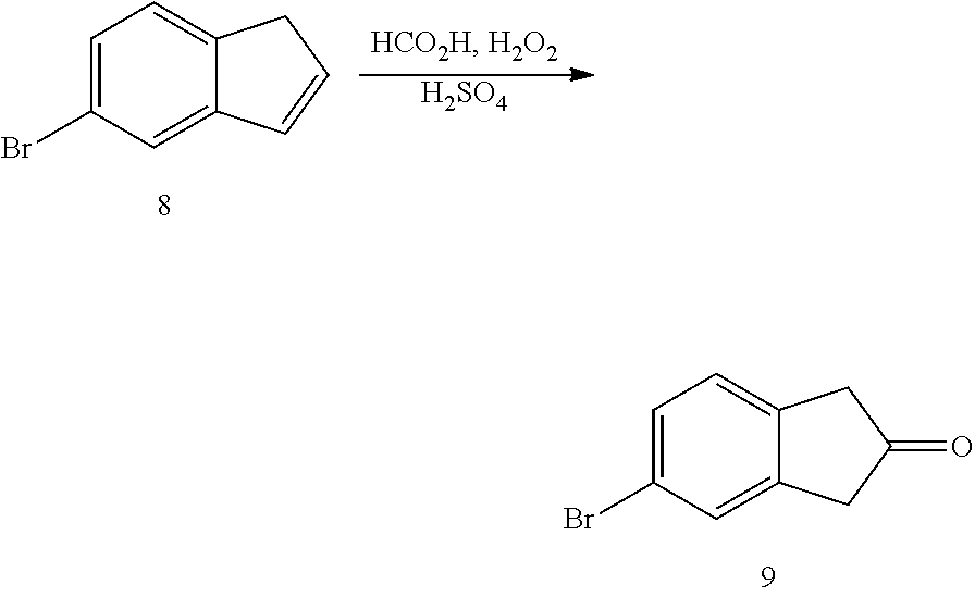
C1=C(Br)C=C2C(=C1)CC(=O)C2.C1=C(Br)C=C2C(=C1)CC=C2.[H2SO4]
